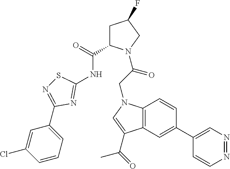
N1=NC=C(C2=CC3=C(C=C2)N(CC(=O)N2C(C(=O)NC4=NC(C5=CC=CC(Cl)=C5)=NS4)CC(F)C2)C=C3C(=O)C)C=C1
